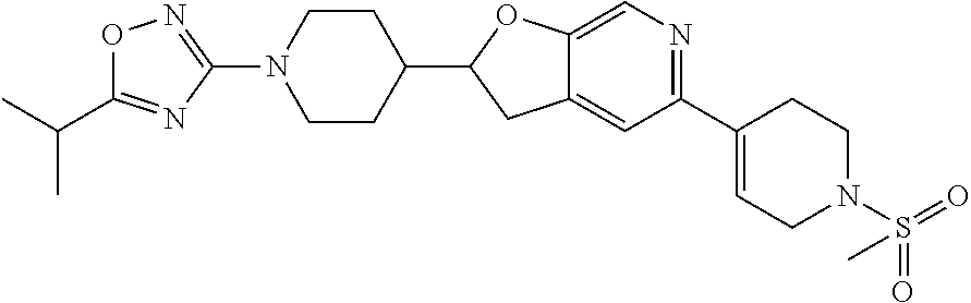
C12=CC(C3=CCN(S(C)(=O)=O)CC3)=NC=C1OC(C1CCN(C3=NOC(C(C)C)=N3)CC1)C2
